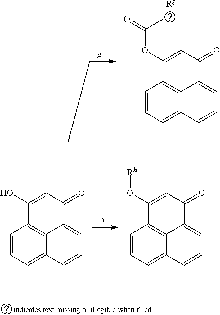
C1=CC=C2C3=C1C(O)=CC(=O)C3=CC=C2.C1=CC=C2C3=C1C(O[Rh])=CC(=O)C3=CC=C2.C1=CC=C2C3=C1C(OC(=O)C)=CC(=O)C3=CC=C2.[Rg]
